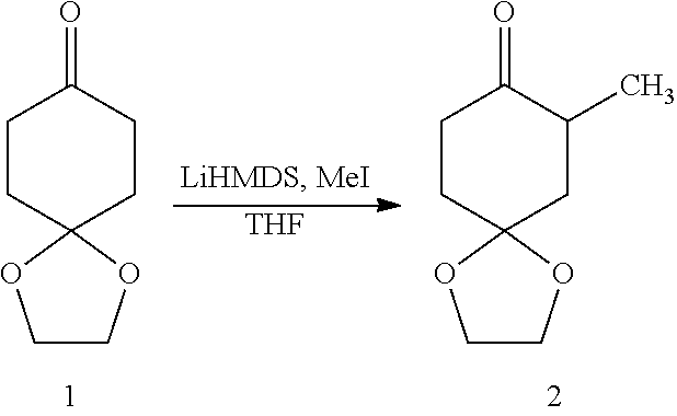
C1CC2(CCC1=O)OCCO2.[THF].C1CC2(CC(C)C1=O)OCCO2
